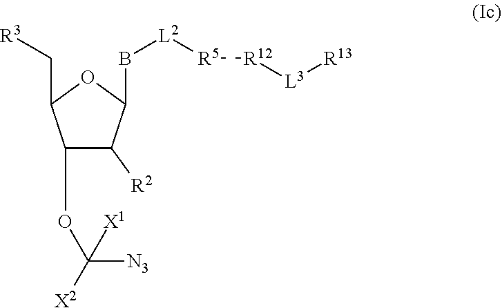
C1(OC([N3])([X1])[X2])C([R2])C(B[L2][R5][R12][L3][R13])OC1C[R3]
